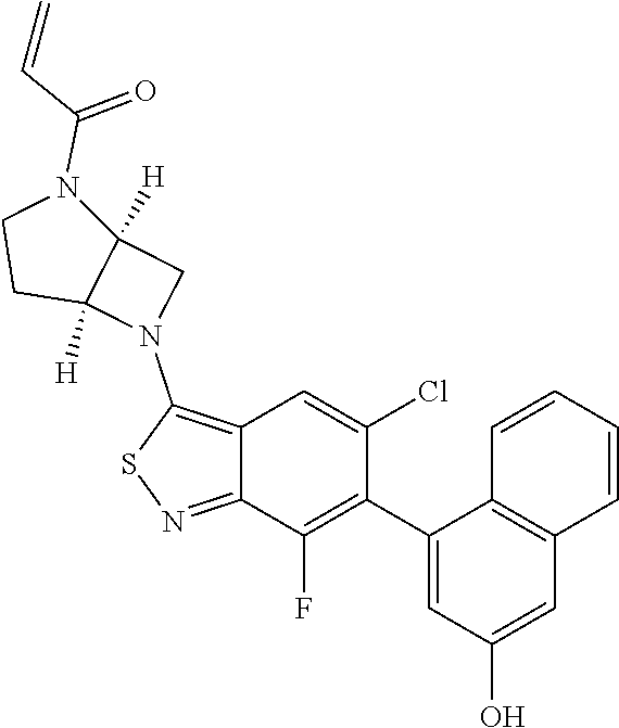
C12=C(N3CC4([H])C3([H])CCN4C(C=C)=O)SN=C1C(F)=C(C1=CC(O)=CC3=C1C=CC=C3)C(Cl)=C2
